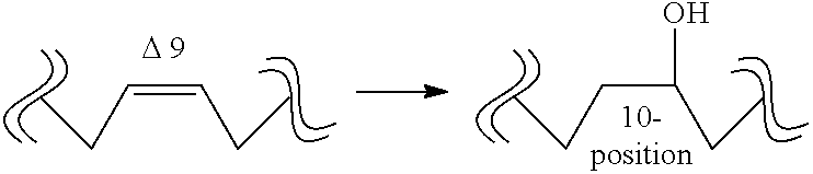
C(C=CCC)C.[D 9].C(CC(CC)O)C
